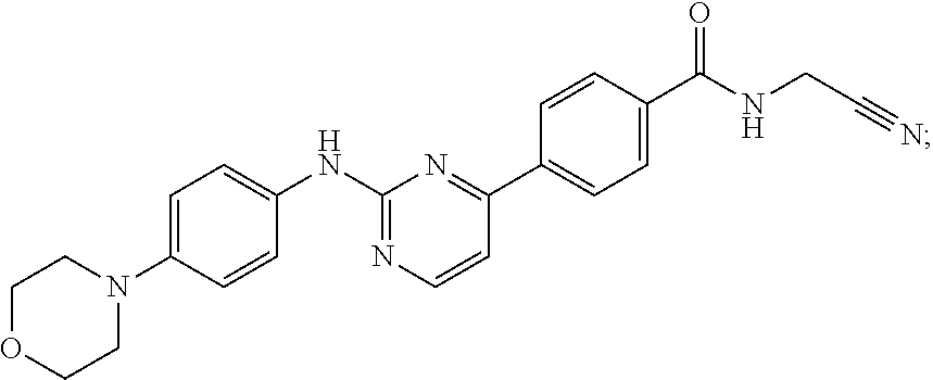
C1OCCN(C2=CC=C(NC3=NC=CC(C4=CC=C(C(NCC#N)=O)C=C4)=N3)C=C2)C1
